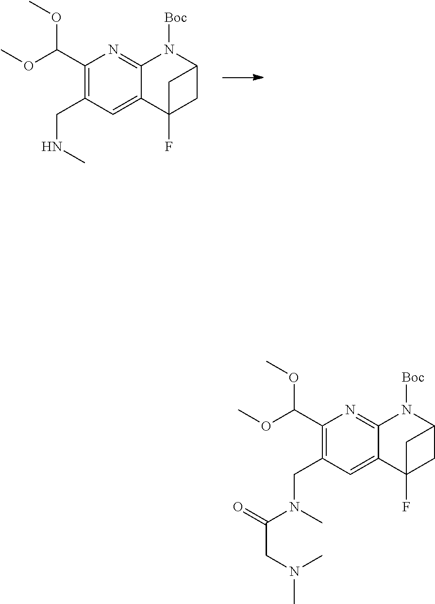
C1(C(OC)OC)=C(CNC)C=C2C(=N1)N([Boc])C1CC2(F)C1.C1(C(OC)OC)=C(CN(C)C(CN(C)C)=O)C=C2C(=N1)N([Boc])C1CC2(F)C1
